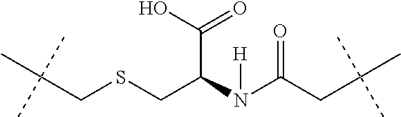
C(CSCC(N(C(CC(C)(C)C)=O)[H])C(=O)O)(C)(C)C
